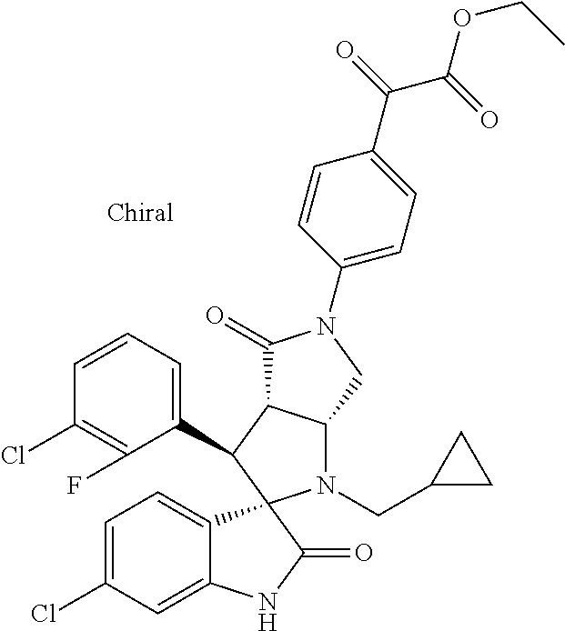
C1(C2C3C(N(CC4CC4)C24C2=CC=C(Cl)C=C2NC4=O)CN(C2=CC=C(C(C(=O)OCC)=O)C=C2)C3=O)=CC=CC(Cl)=C1F
